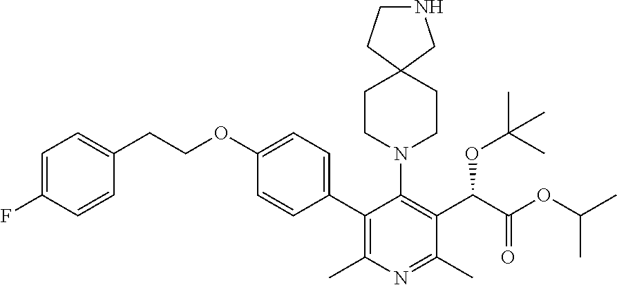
C1(C2=C(C)N=C(C)C(C(OC(C)(C)C)C(=O)OC(C)C)=C2N2CCC3(CC2)CNCC3)=CC=C(OCCC2=CC=C(F)C=C2)C=C1
